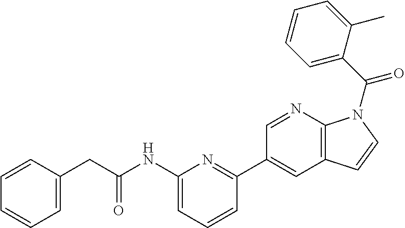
C1=CC(CC(NC2=CC=CC(C3=CC4=C(N=C3)N(C(=O)C3=CC=CC=C3C)C=C4)=N2)=O)=CC=C1
